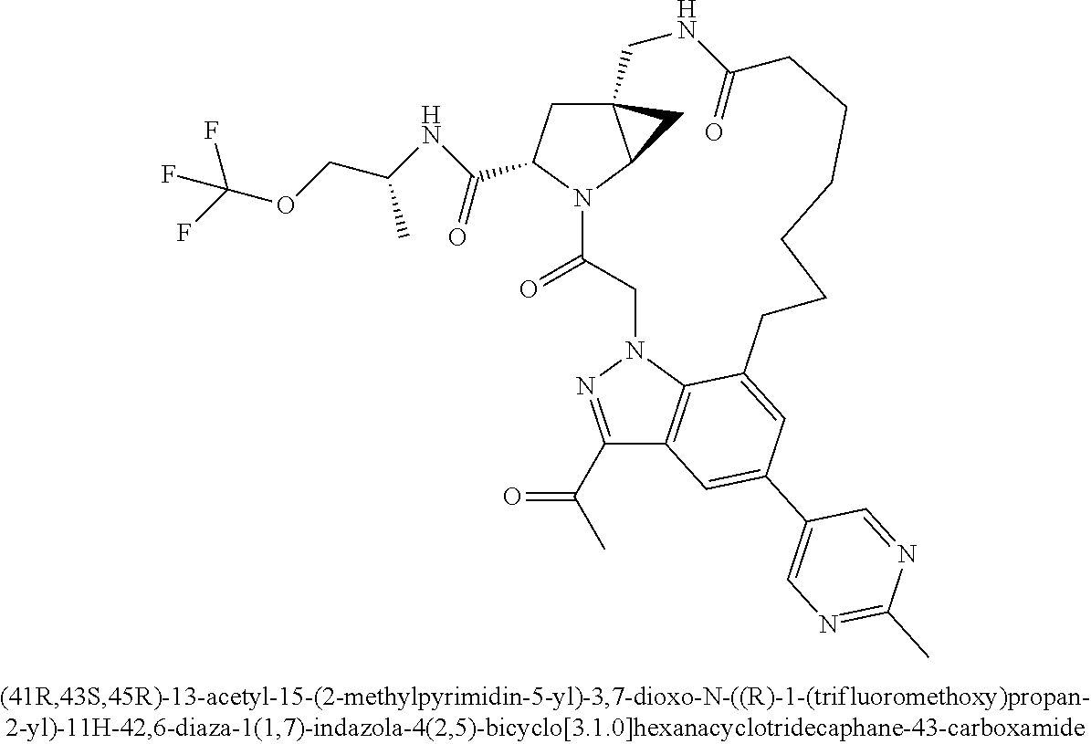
C1(C(C)=O)=NN2C3=C1C=C(C1=CN=C(C)N=C1)C=C3CCCCCCC(=O)NCC13C(N(C(=O)C2)C(C(NC(COC(F)(F)F)C)=O)C1)C3
